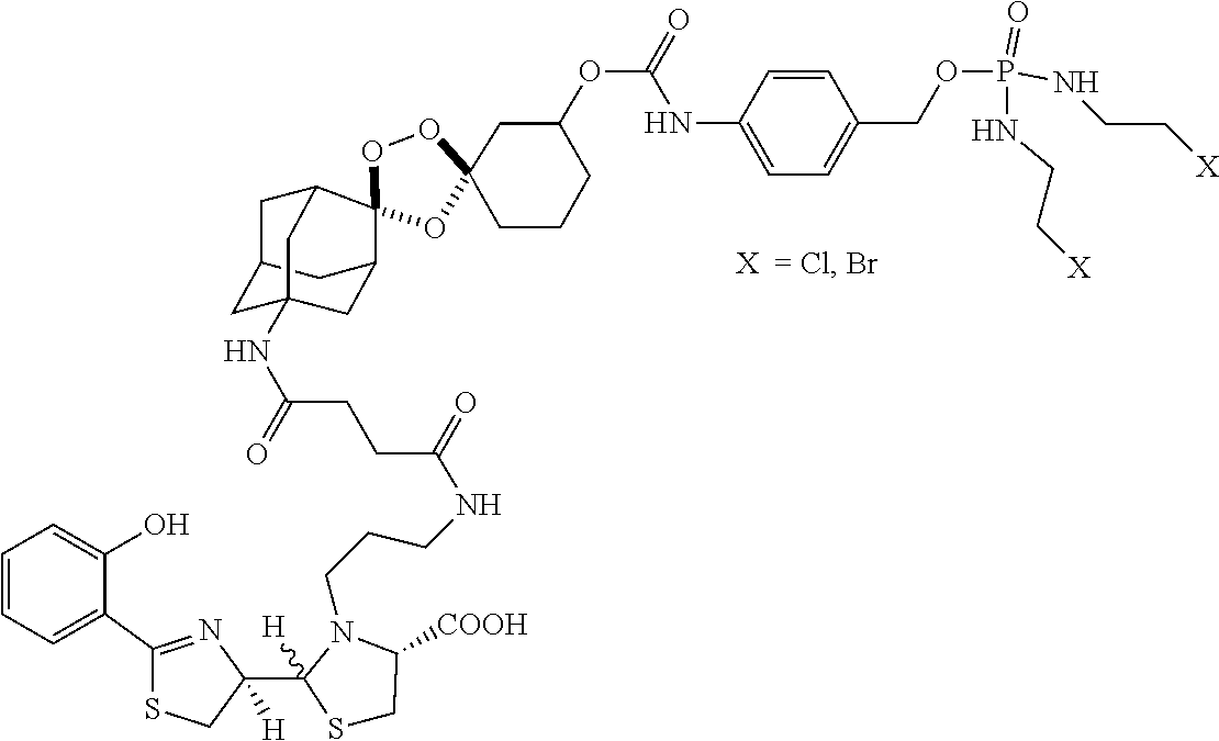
C1(COP(NCC[X])(=O)NCC[X])=CC=C(NC(OC2CC3(OOC4(C5CC6CC(NC(CCC(=O)NCCCN7C(C8([H])N=C(C9=CC=CC=C9O)SC8)([H])SCC7[COOH])=O)(CC4C6)C5)O3)CCC2)=O)C=C1
